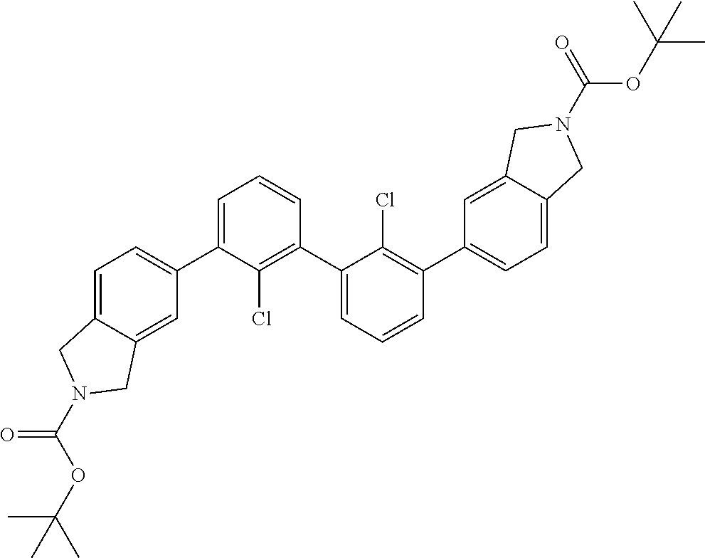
C1=C(C2=CC=C3C(=C2)CN(C(OC(C)(C)C)=O)C3)C(Cl)=C(C2=CC=CC(C3=CC=C4C(=C3)CN(C(OC(C)(C)C)=O)C4)=C2Cl)C=C1
